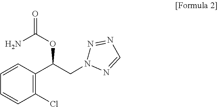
C1=CC(C(CN2N=CN=N2)OC(N)=O)=C(Cl)C=C1
